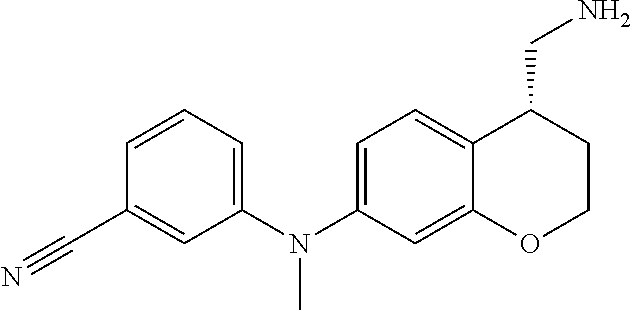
C1(C#N)=CC(N(C2=CC=C3C(=C2)OCCC3CN)C)=CC=C1
